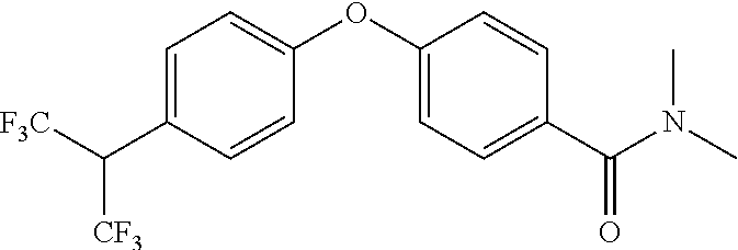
C1=C(C([F3C])[CF3])C=CC(OC2=CC=C(C(N(C)C)=O)C=C2)=C1
